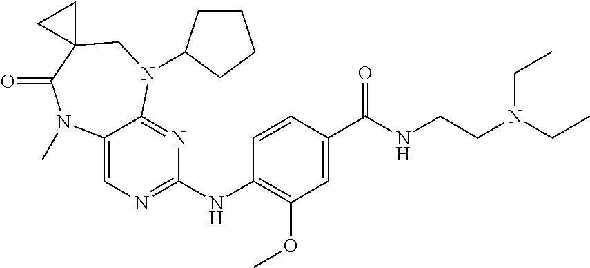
C1(NC2=NC=C3C(=N2)N(C2CCCC2)CC2(C(=O)N3C)CC2)=C(OC)C=C(C(NCCN(CC)CC)=O)C=C1
